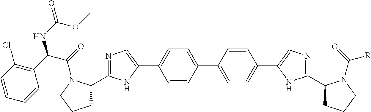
N1=C(C2CCCN2C(C(C2=C(Cl)C=CC=C2)NC(=O)OC)=O)NC(C2=CC=C(C3=CC=C(C4=CN=C(C5CCCN5C(=O)[R])N4)C=C3)C=C2)=C1
